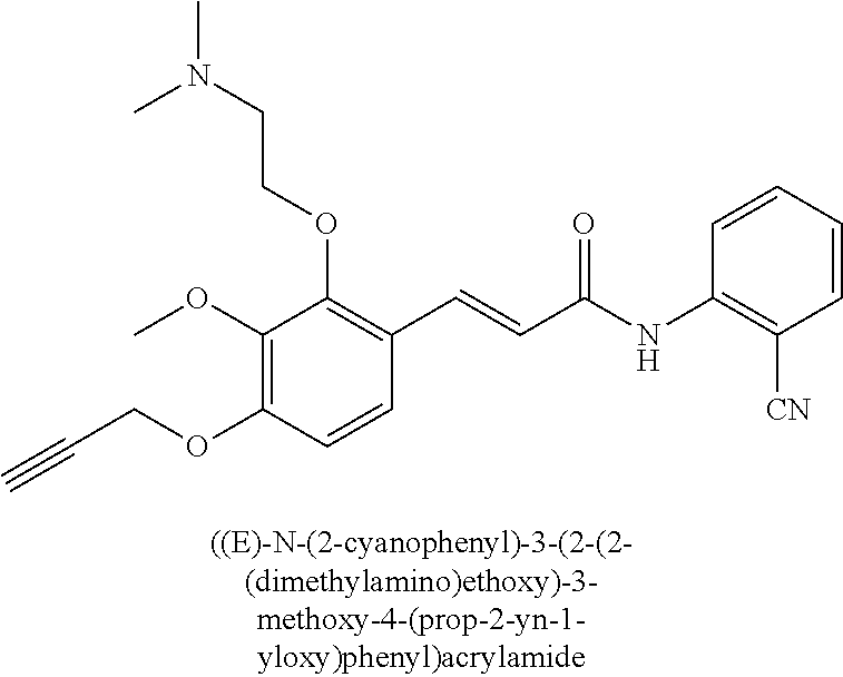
C1(OC)=C(OCC#C)C=CC(C=CC(NC2=C([CN])C=CC=C2)=O)=C1OCCN(C)C
